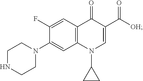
C1NCCN(C2=CC3=C(C=C2F)C(=O)C(C([OH])=O)=CN3C2CC2)C1
